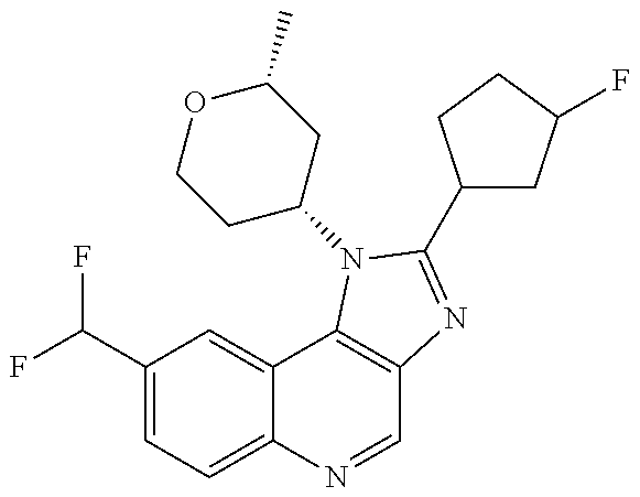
C1(C(F)F)=CC=C2C(=C1)C1=C(C=N2)N=C(C2CC(F)CC2)N1C1CC(C)OCC1
